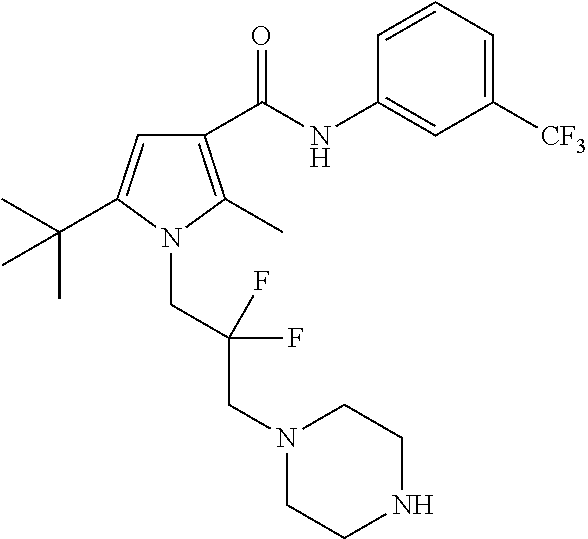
C1(NC(C2=C(C)N(CC(CN3CCNCC3)(F)F)C(C(C)(C)C)=C2)=O)=CC([CF3])=CC=C1
